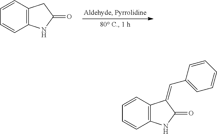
C1=CC2=C(C=C1)NC(=O)C2.C1=CC2=C(C=C1)NC(=O)C2=CC1=CC=CC=C1
